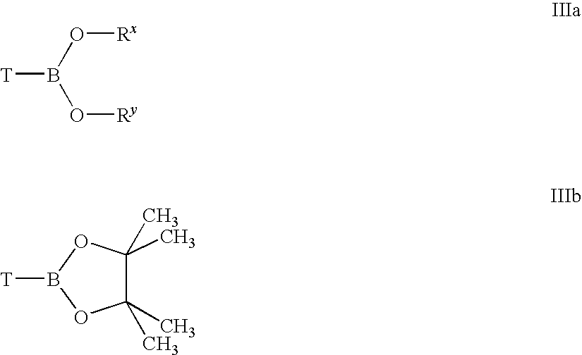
[T]B(O[Ry])O[Rx].C1(C)(C)C(C)(C)OB([T])O1
